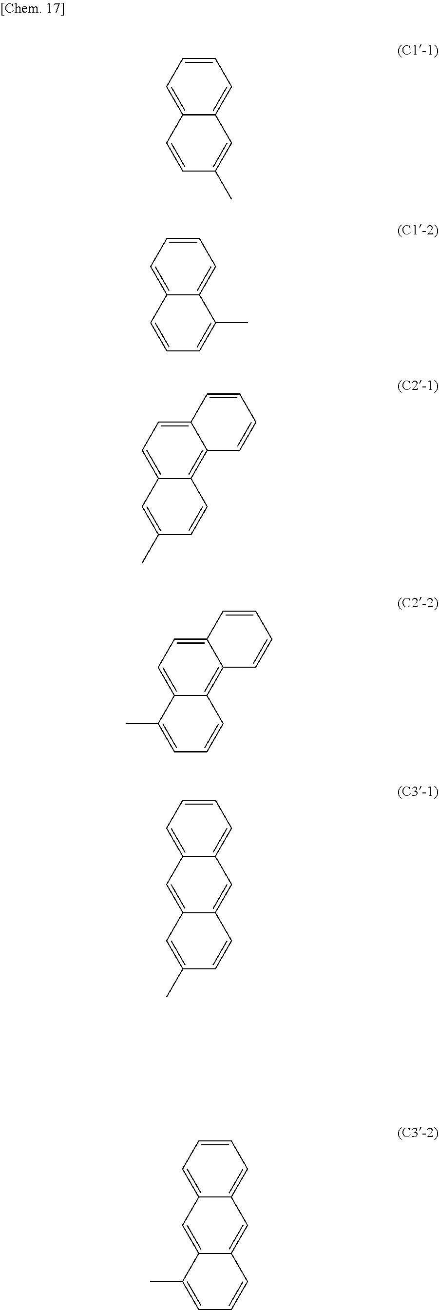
C1=CC=C2C(=C1)C=C(C)C=C2.C1=CC=C2C(=C1)C(C)=CC=C2.C12=CC=C3C(=C1C=CC=C2)C=CC(C)=C3.C12=CC=C3C(=C1C=CC=C2)C=CC=C3C.C12=CC=CC=C1C=C1C(=C2)C=CC(C)=C1.C12=CC=CC=C1C=C1C(=C2)C=CC=C1C
